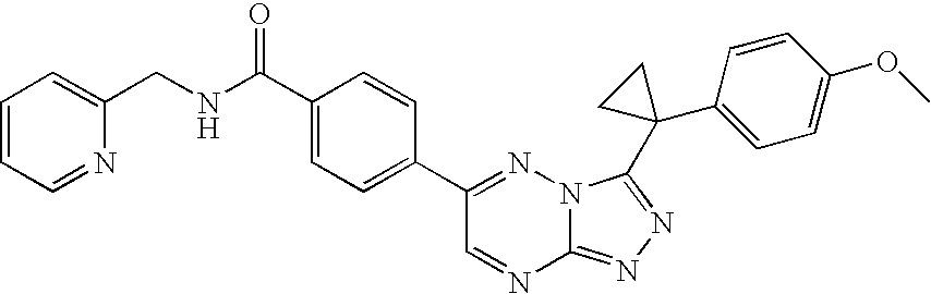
C12=NN=C(C3(C4=CC=C(OC)C=C4)CC3)N1N=C(C1=CC=C(C(NCC3=CC=CC=N3)=O)C=C1)C=N2
